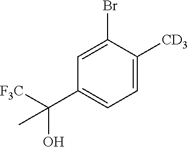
C1=C(Br)C([CD3])=CC=C1C([F3C])(O)C
